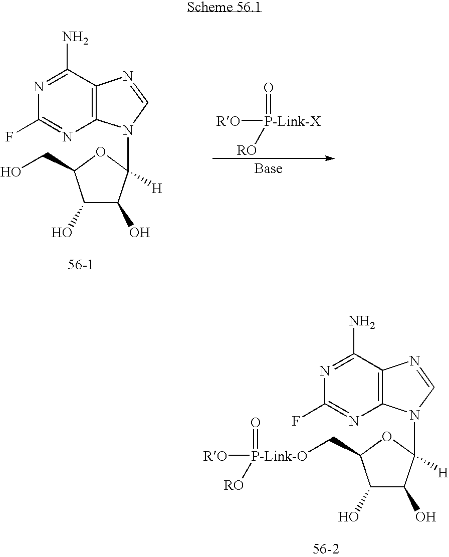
C12=C(C(N)=NC(F)=N1)N=CN2C1([H])C(O)C(O)C(CO)O1.[RO][P-Link-X](=O)[RO].C12=C(C(N)=NC(F)=N1)N=CN2C1([H])C(O)C(O)C(C[P-Link-O]([RO])(=O)[RO])O1
